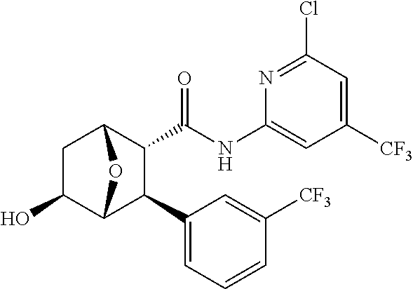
C1(O)C2C(C3=CC=CC([CF3])=C3)C(C(NC3=CC([CF3])=CC(Cl)=N3)=O)C(C1)O2
